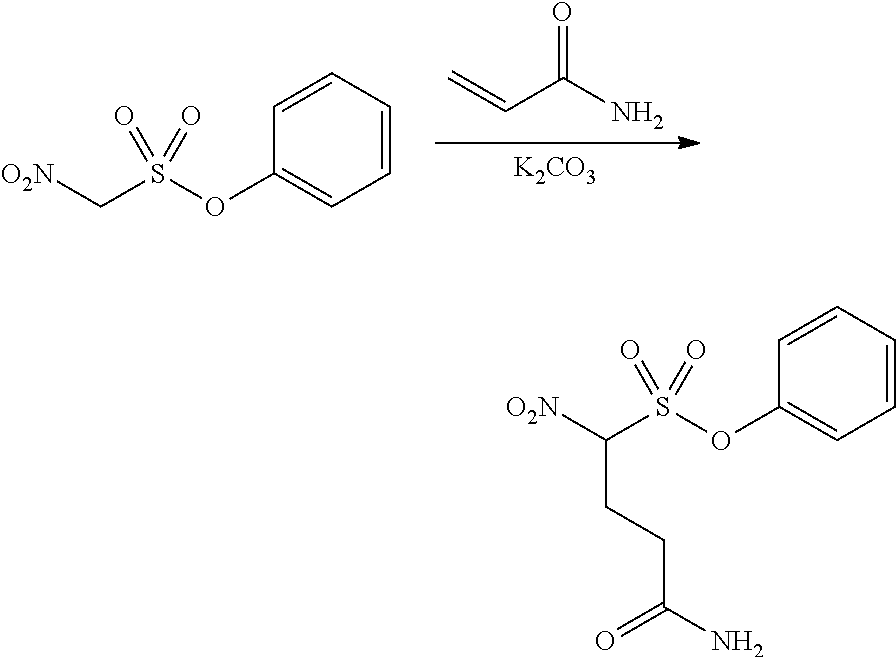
[K2CO3].C=CC(N)=O.C1(OS(C[O2N])(=O)=O)=CC=CC=C1.C1(OS(C([O2N])CCC(=O)N)(=O)=O)=CC=CC=C1
